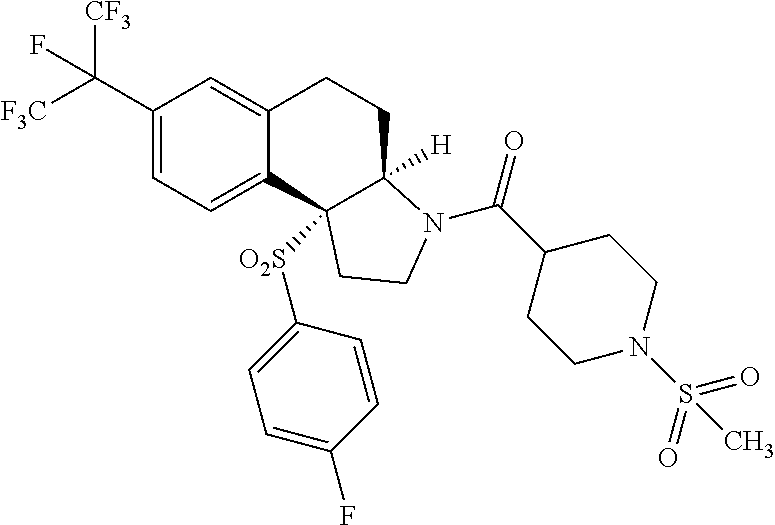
C(C1=CC=C2C(=C1)CCC1([H])C2([O2S]C2=CC=C(F)C=C2)CCN1C(=O)C1CCN(S(=O)(=O)C)CC1)([F3C])([CF3])F
